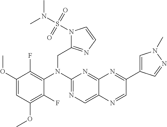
C1(OC)=CC(OC)=C(F)C(N(C2=NC=C3C(=N2)N=C(C2=CN(C)N=C2)C=N3)CC2=NC=CN2S(N(C)C)(=O)=O)=C1F
